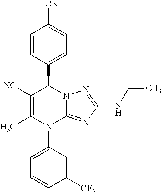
C1=CC(C2C([NC])=C(C)N(C3=CC=CC([CF3])=C3)C3=NC(NCC)=NN23)=CC=C1[CN]
